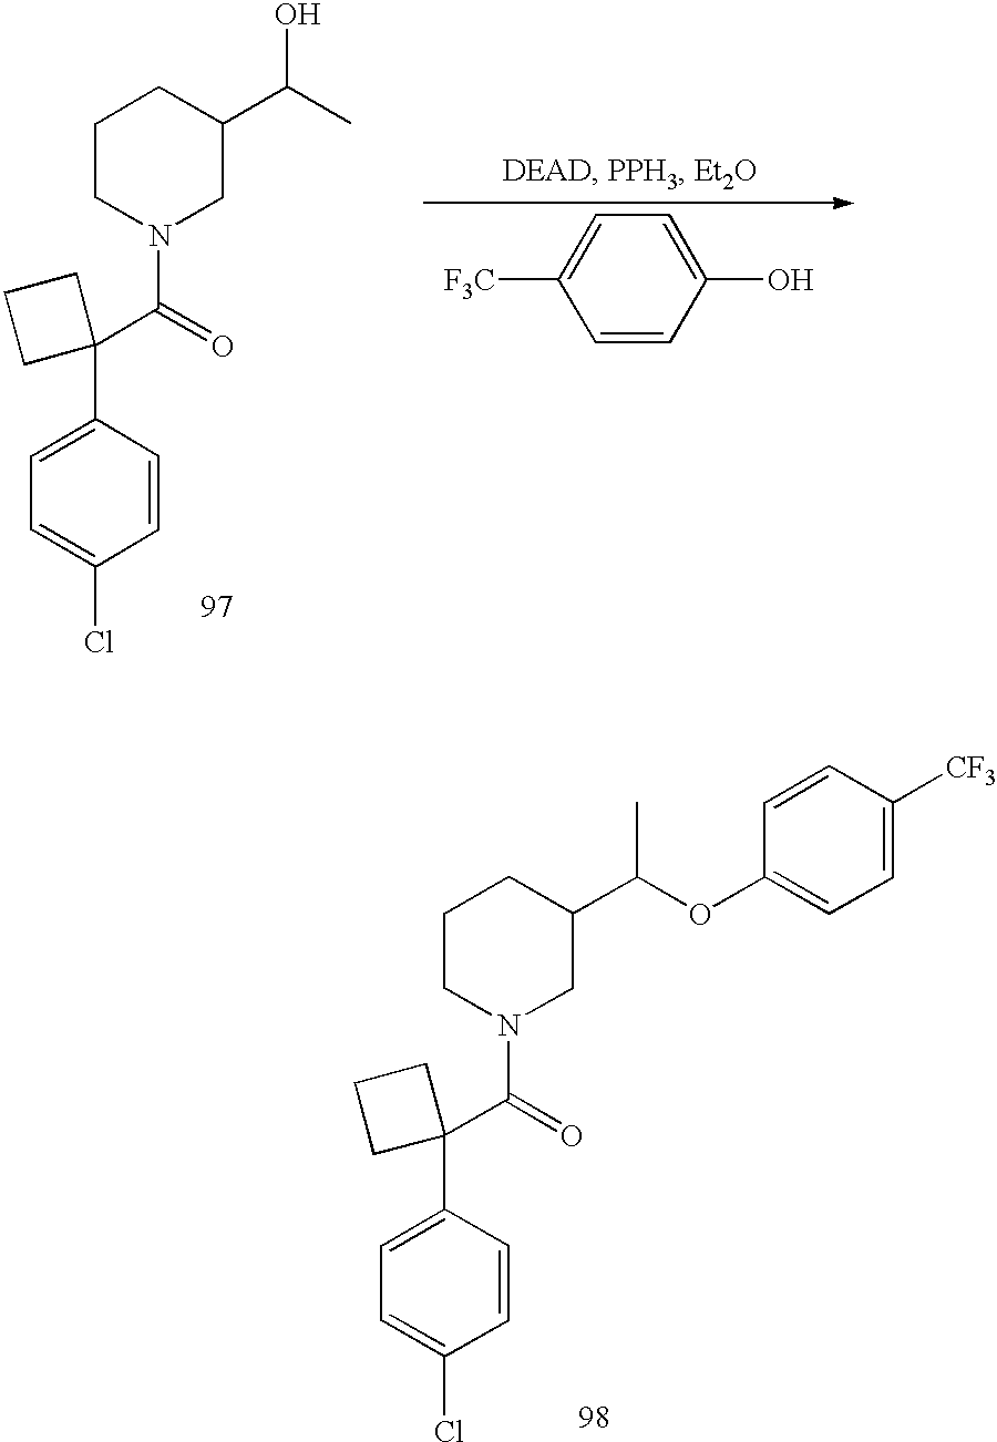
C1=CC(O)=CC=C1[F3C].C1=C(C2(C(N3CC(C(C)O)CCC3)=O)CCC2)C=CC(Cl)=C1.C1=C(C2(C(N3CC(C(OC4=CC=C([CF3])C=C4)C)CCC3)=O)CCC2)C=CC(Cl)=C1
